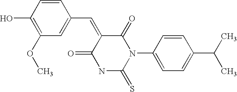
S=C1NC(=O)C(=CC2=CC(OC)=C(O)C=C2)C(=O)N1C1=CC=C(C(C)C)C=C1
